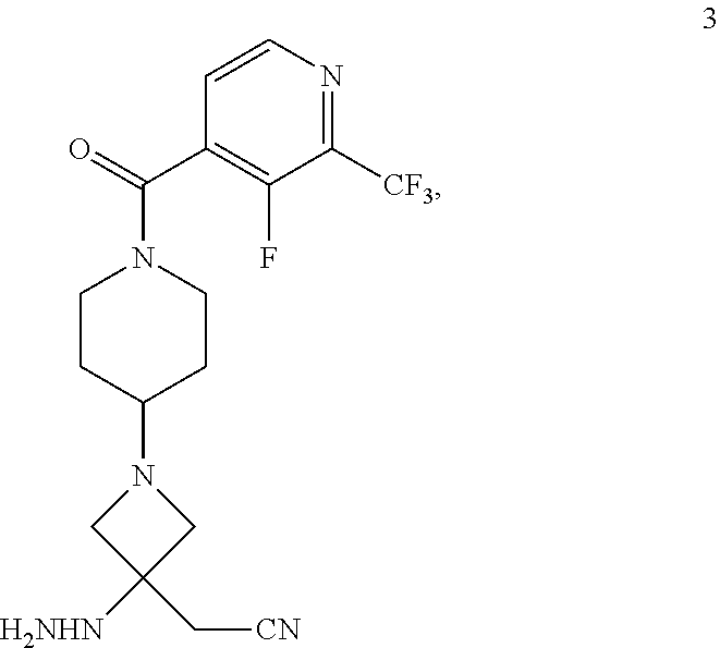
C1(F)=C(C(N2CCC(N3CC([H2NHN])(C[CN])C3)CC2)=O)C=CN=C1[CF3]
